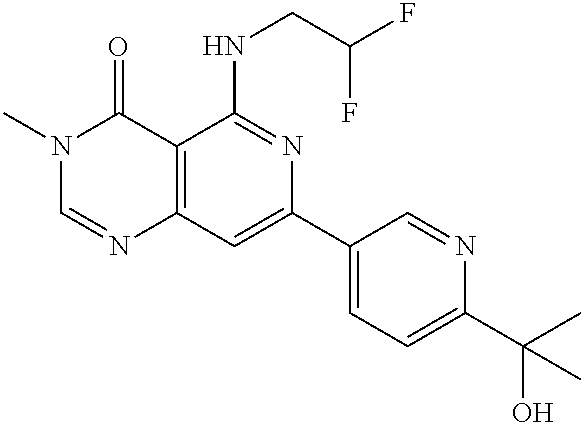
C12=C(C=C(C3=CC=C(C(C)(O)C)N=C3)N=C1NCC(F)F)N=CN(C)C2=O
